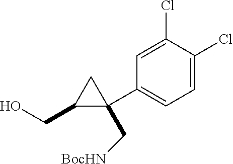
C1(Cl)=CC(C2(C[BocHN])C(CO)C2)=CC=C1Cl
